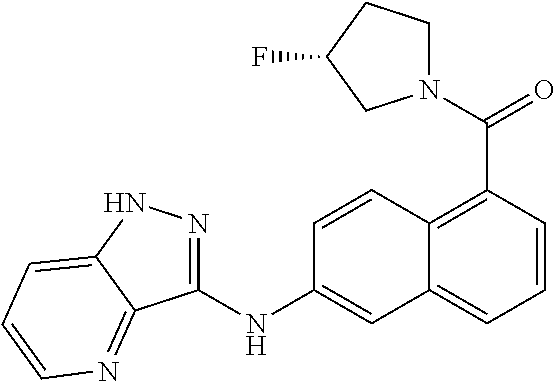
N1(C(=O)C2=C3C(=CC=C2)C=C(NC2=NNC4=CC=CN=C24)C=C3)CCC(F)C1
